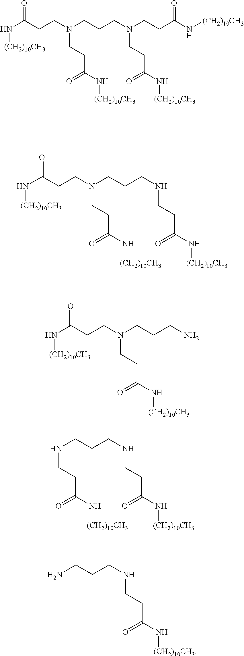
N([(CH2)10CH3])C(=O)CCN(CCCN(CCC(N[(CH2)10CH3])=O)CCC(N[(CH2)10CH3])=O)CCC(N[(CH2)10CH3])=O.N([(CH2)10CH3])C(=O)CCN(CCCNCCC(N[(CH2)10CH3])=O)CCC(N[(CH2)10CH3])=O.N([(CH2)10CH3])C(=O)CCN(CCCN)CCC(N[(CH2)10CH3])=O.N(CCCNCCC(N[(CH2)10CH3])=O)CCC(N[(CH2)10CH3])=O.NCCCNCCC(N[(CH2)10CH3])=O
